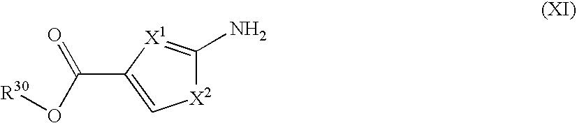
[X2]1C(N)=[X1]C(C(O[R30])=O)=C1
